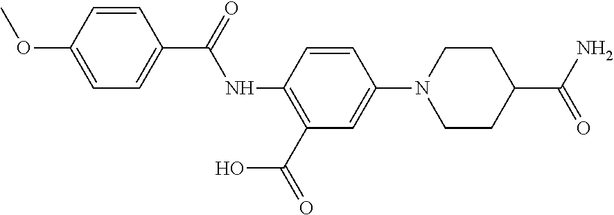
NC(C1CCN(C2=CC(C(=O)O)=C(NC(C3=CC=C(OC)C=C3)=O)C=C2)CC1)=O
